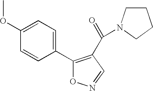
C1(C2=C(C(=O)N3CCCC3)C=NO2)=CC=C(OC)C=C1
